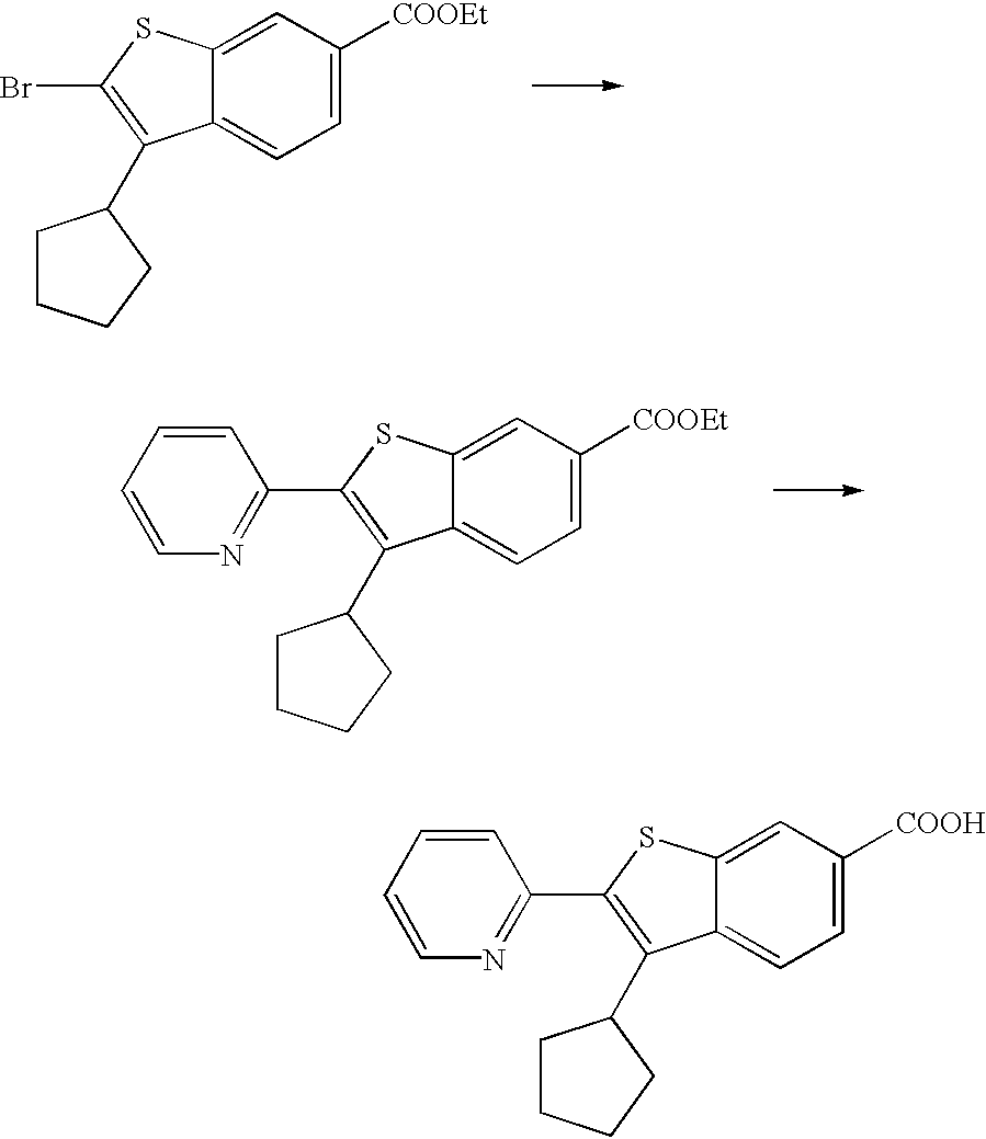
C1([COOEt])=CC=C2C(=C1)SC(Br)=C2C1CCCC1.C1([COOEt])=CC=C2C(=C1)SC(C1=NC=CC=C1)=C2C1CCCC1.C1([COOH])=CC=C2C(=C1)SC(C1=NC=CC=C1)=C2C1CCCC1
